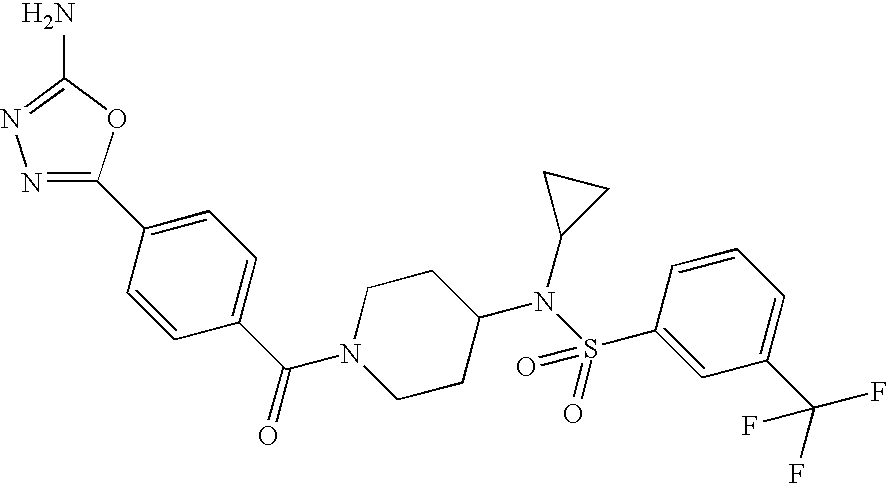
N1(C(C2=CC=C(C3=NN=C(N)O3)C=C2)=O)CCC(N(S(C2=CC(C(F)(F)F)=CC=C2)(=O)=O)C2CC2)CC1
